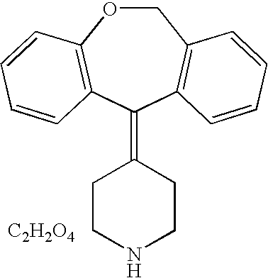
C1OC2=C(C(=C3CCNCC3)C3=C1C=CC=C3)C=CC=C2.[C2H2O4]
